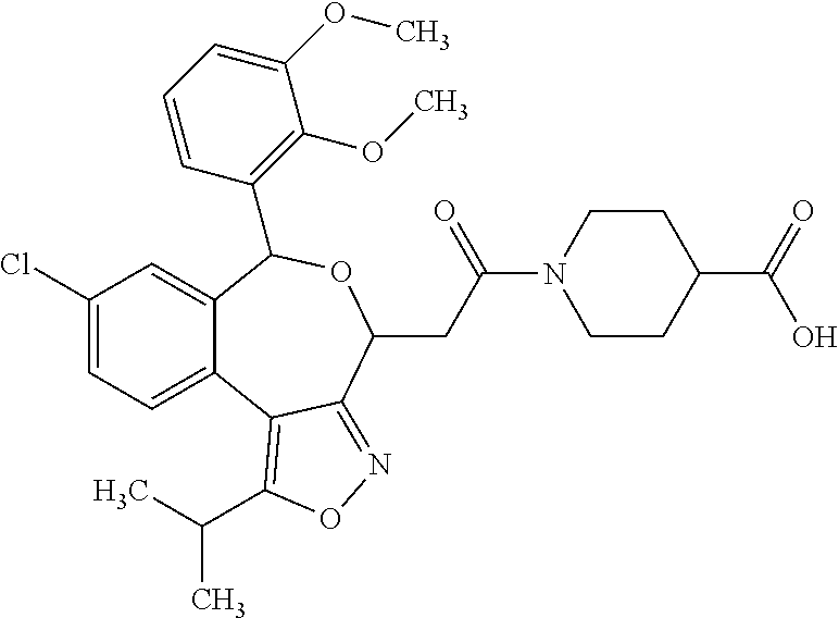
C1(Cl)=CC=C2C(=C1)C(C1=C(OC)C(OC)=CC=C1)OC(CC(N1CCC(C(O)=O)CC1)=O)C1=NOC(C(C)C)=C21
